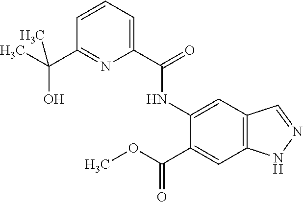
C1=CC=C(C(NC2=CC3=C(C=C2C(=O)OC)NN=C3)=O)N=C1C(O)(C)C
